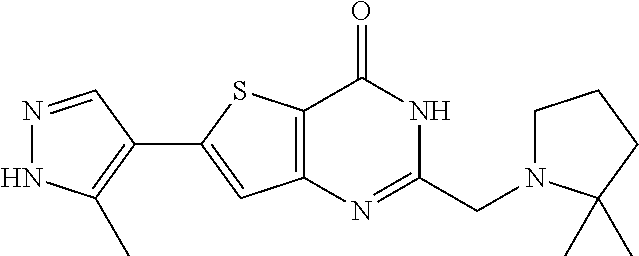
N1=CC(C2=CC3=C(S2)C(=O)NC(CN2CCCC2(C)C)=N3)=C(C)N1
